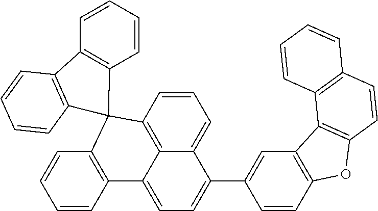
C1=CC2=C3C(=C1)C(C1=CC4=C(C=C1)OC1=C4C4=C(C=C1)C=CC=C4)=CC=C3C1=C(C=CC=C1)C21C2=C(C=CC=C2)C2=C1C=CC=C2
